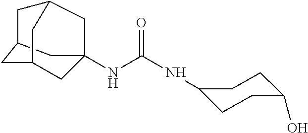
N(C(NC1CCC(O)CC1)=O)C12CC3CC(CC(C3)C1)C2
